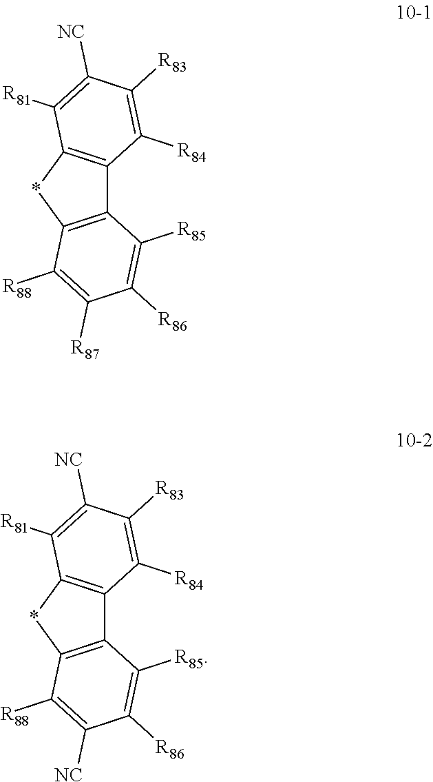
C12=C(*C3=C1C([R84])=C([R83])C([NC])=C3[R81])C([R88])=C([R87])C([R86])=C2[R85].C12=C(*C3=C1C([R84])=C([R83])C([NC])=C3[R81])C([R88])=C([NC])C([R86])=C2[R85]
